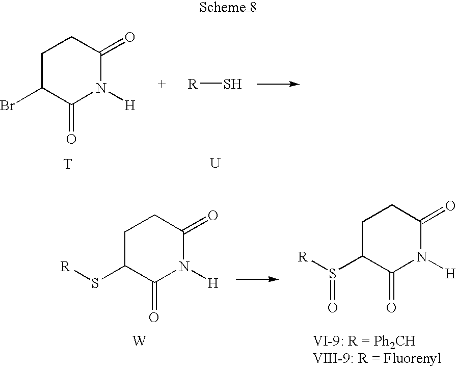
C1C(Br)C(=O)N([H])C(=O)C1.[T].[R]S.[U].C1C(S[R])C(=O)N([H])C(=O)C1.[W].C1C(S([R])=O)C(=O)N([H])C(=O)C1.[VI-9: R = Ph2CHVIII-9: R = Fluorenyl]
